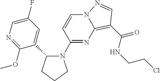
C1=CC(N2C(C3=CC(F)=CN=C3OC)CCC2)=NC2=C(C(NCCCl)=O)C=NN12
